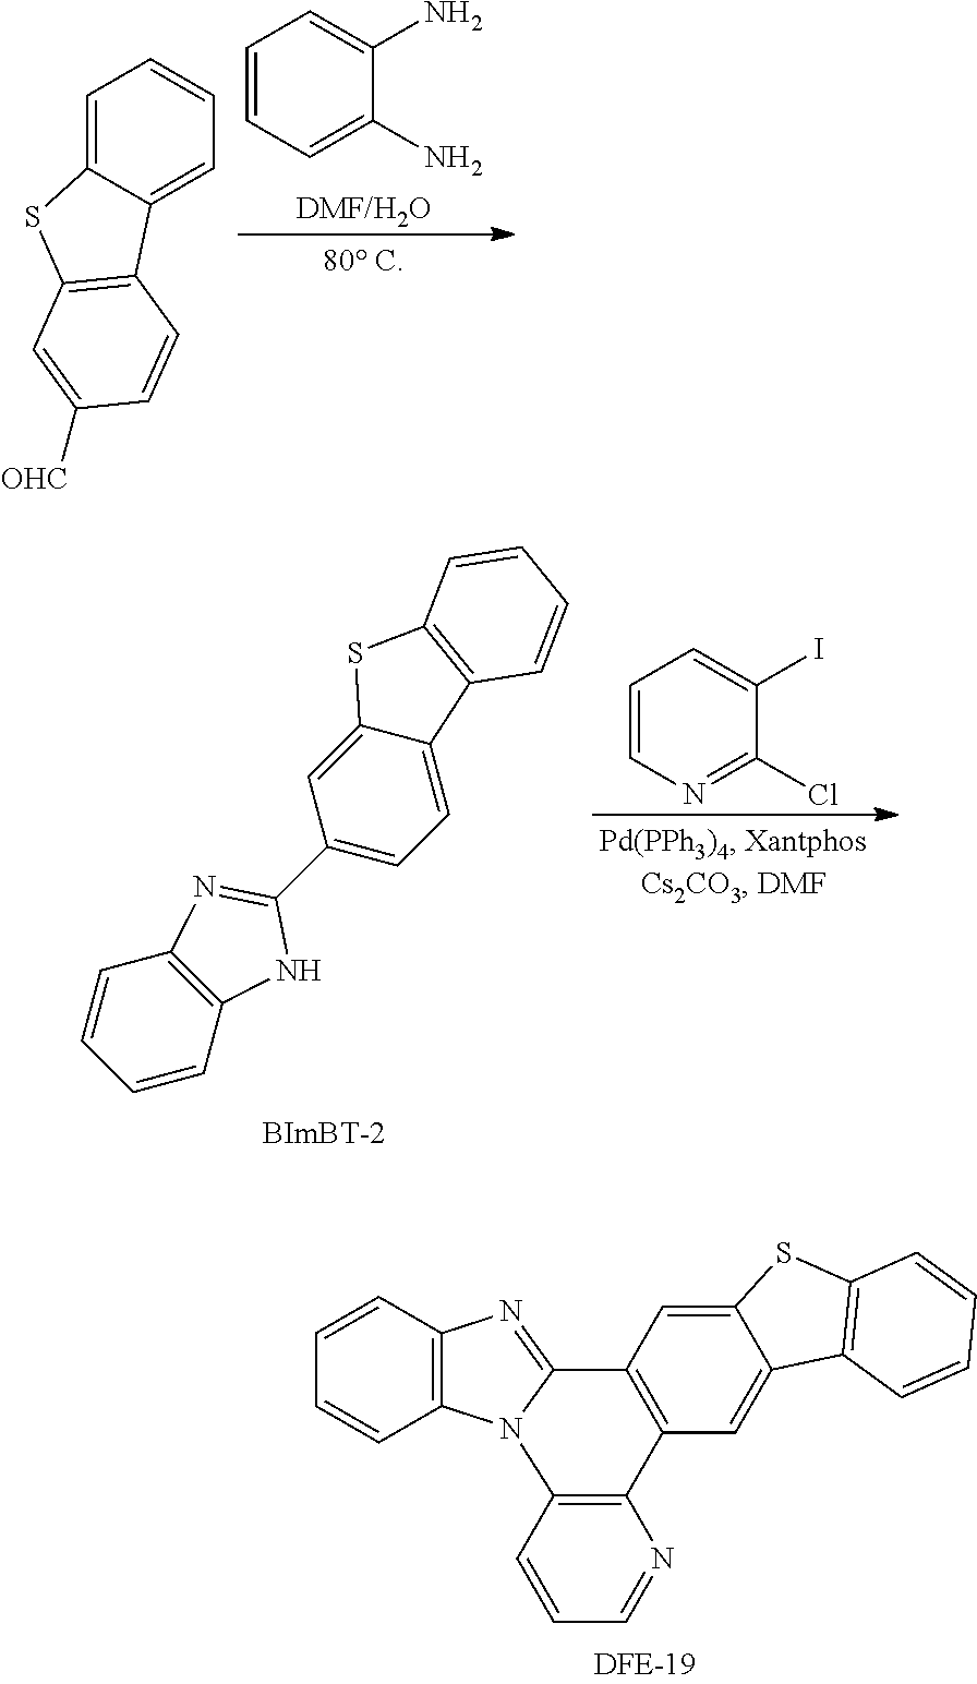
[DMF/H2O].C1=CC=C(N)C(N)=C1.C1=C2C(=CC=C1)C1=C(S2)C=C([OHC])C=C1.C1=CN=C(Cl)C(I)=C1.C1=CC2=C(C=C1)N=C(C1=CC=C3C(=C1)SC1=C3C=CC=C1)N2.C12=C(N3C(=N1)C1=C(C=C4C(=C1)SC1=C4C=CC=C1)C1=C3C=CC=N1)C=CC=C2
